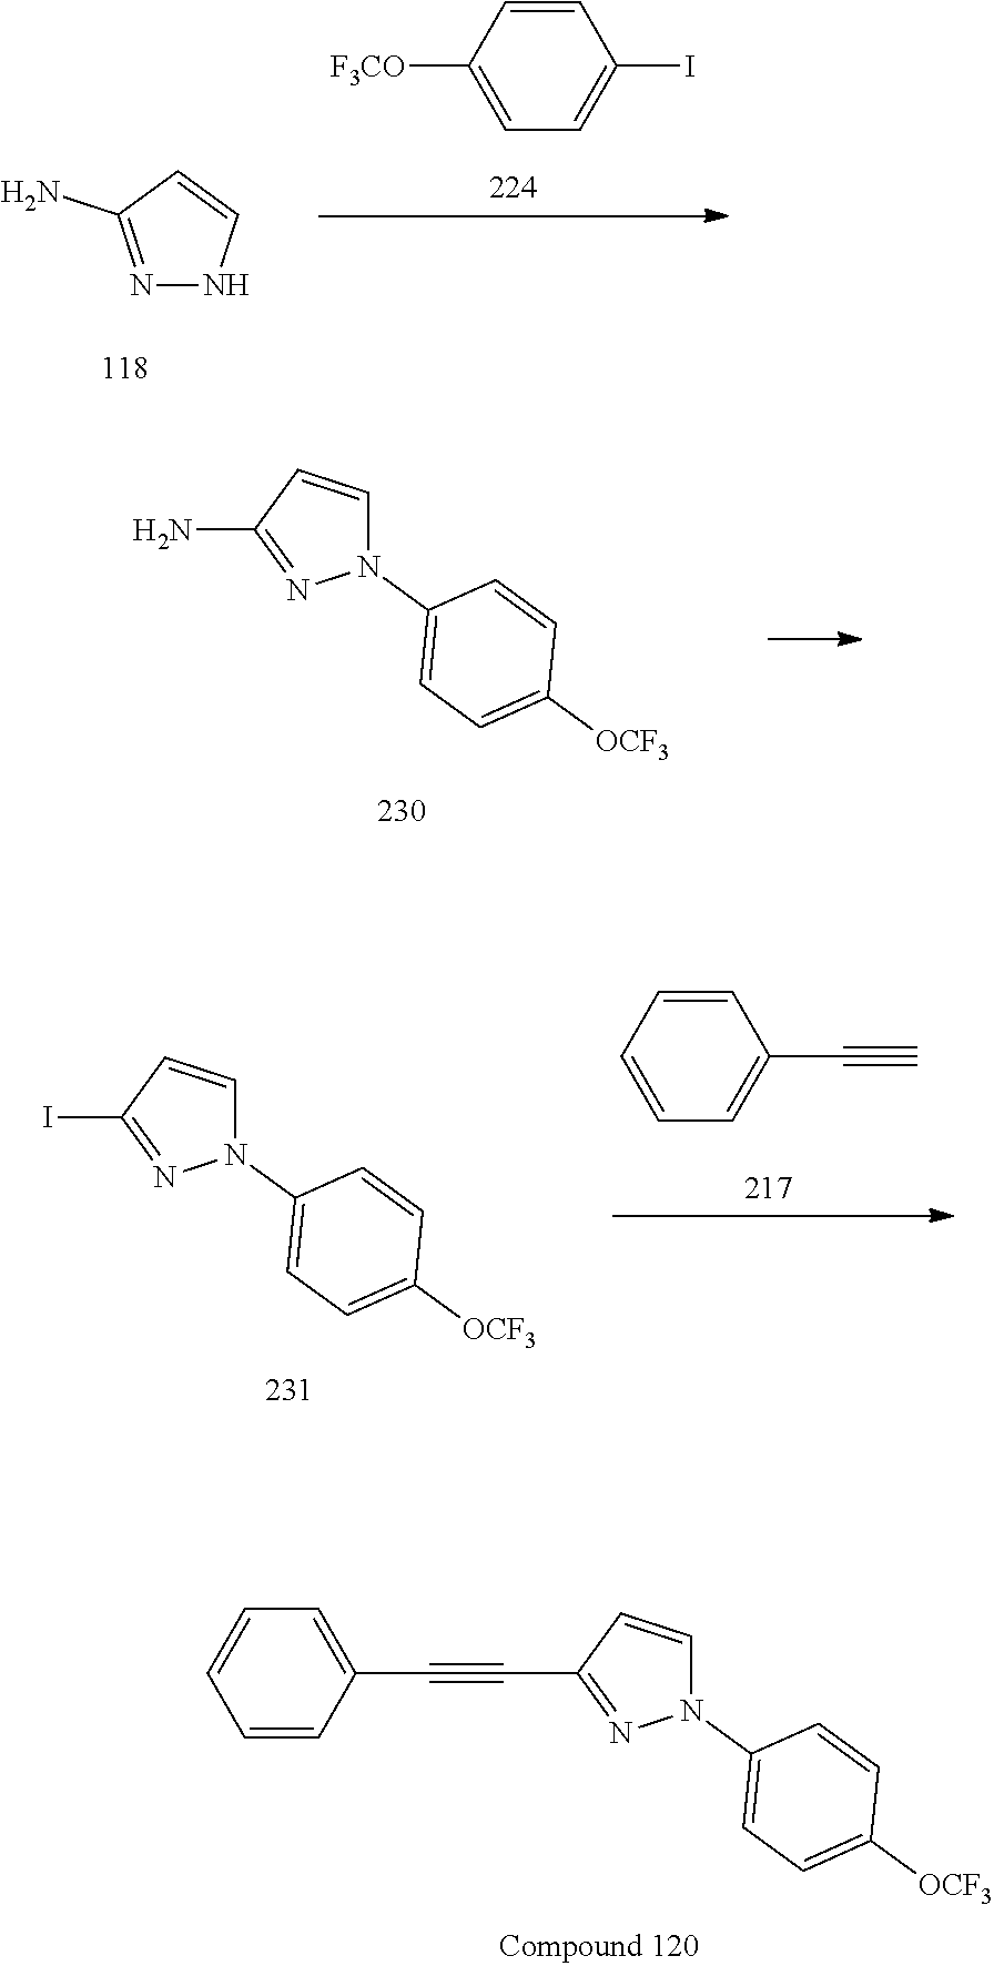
C1=CC([F3CO])=CC=C1I.N1=C(N)C=CN1.N1(C2=CC=C([OCF3])C=C2)C=CC(N)=N1.C1=CC=CC=C1C#C.N1(C2=CC=C([OCF3])C=C2)C=CC(I)=N1.N1(C2=CC=C([OCF3])C=C2)C=CC(C#CC2=CC=CC=C2)=N1
